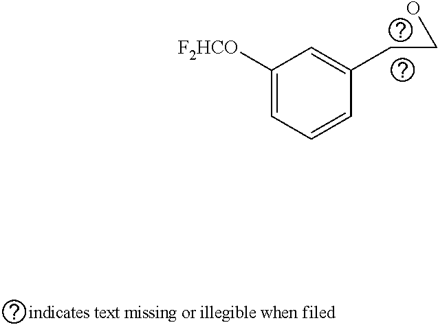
C1([F2HCO])=CC=CC(CCO)=C1
